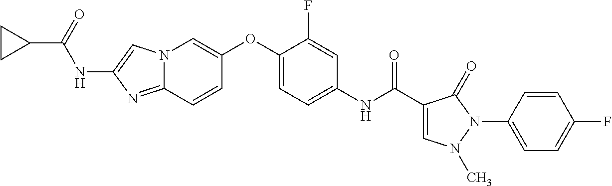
N12C(=NC(NC(C3CC3)=O)=C1)C=CC(OC1=CC=C(NC(=O)C3=CN(C)N(C4=CC=C(F)C=C4)C3=O)C=C1F)=C2
